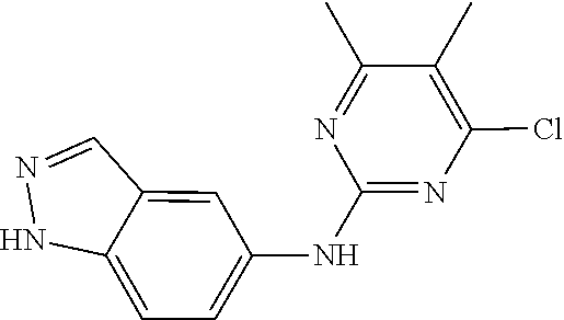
C1(Cl)=C(C)C(C)=NC(NC2=CC=C3C(=C2)C=NN3)=N1
